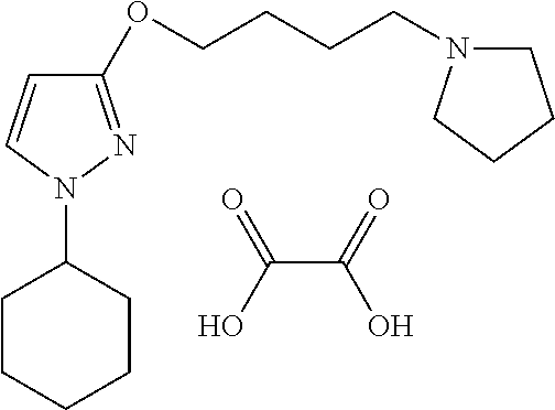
OC(=O)C(O)=O.C1CCCCC1N1N=C(OCCCCN2CCCC2)C=C1
